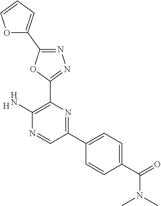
[H].C1(N)=C(C2=NN=C(C3=CC=CO3)O2)N=C(C2=CC=C(C(=O)N(C)C)C=C2)C=N1
